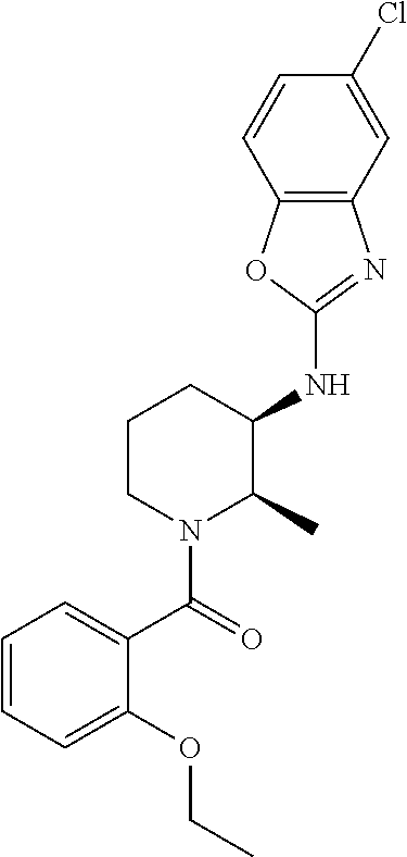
C1(NC2C(C)N(C(=O)C3=CC=CC=C3OCC)CCC2)=NC2=C(O1)C=CC(Cl)=C2
